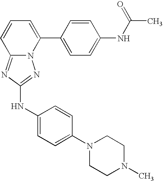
N12C(=NC(NC3=CC=C(N4CCN(C)CC4)C=C3)=N1)C=CC=C2C1=CC=C(NC(C)=O)C=C1
